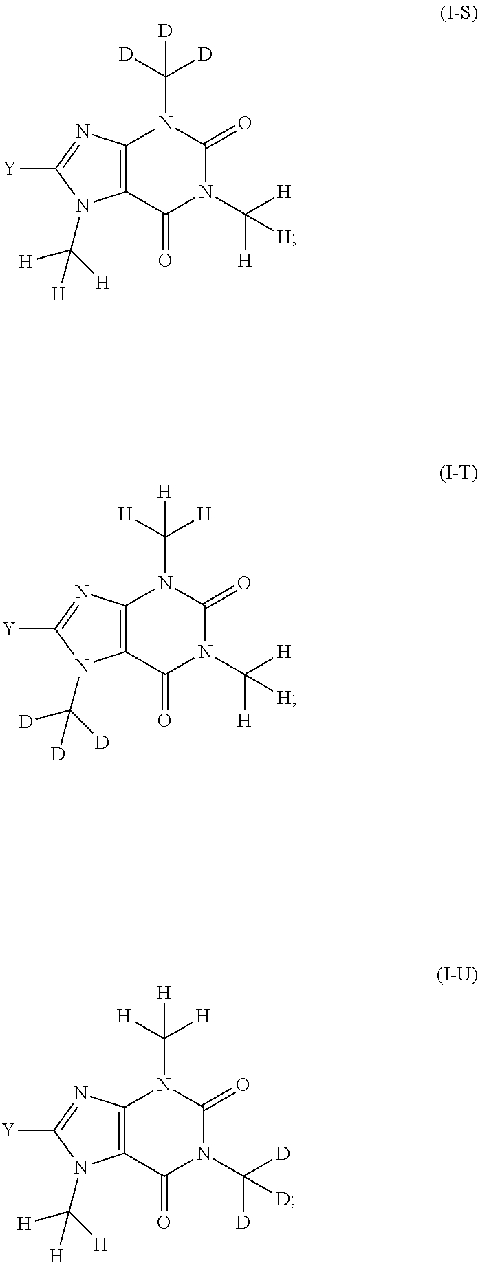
C12=C(C(=O)N(C([H])([H])[H])C(=O)N1C([H])([H])[H])N(C([D])([D])[D])C([Y])=N2.C12=C(C(=O)N(C([H])([H])[H])C(=O)N1C([D])([D])[D])N(C([H])([H])[H])C([Y])=N2.C12=C(C(=O)N(C([D])([D])[D])C(=O)N1C([H])([H])[H])N(C([H])([H])[H])C([Y])=N2
